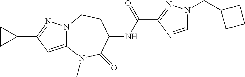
N12C(=CC(C3CC3)=N1)N(C)C(=O)C(NC(C1=NN(CC3CCC3)C=N1)=O)CC2
